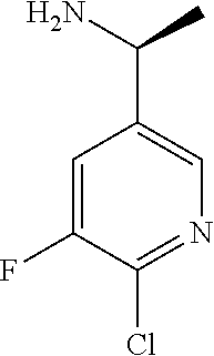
C1=C(F)C(Cl)=NC=C1C(N)C
